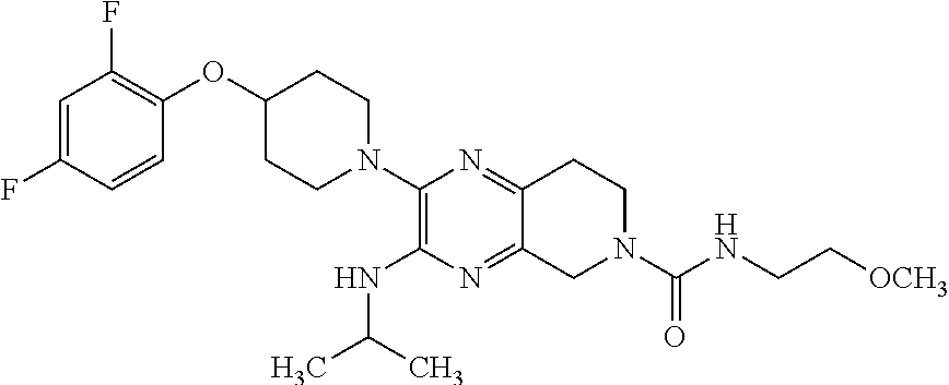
C1=C(F)C=CC(OC2CCN(C3=C(NC(C)C)N=C4C(=N3)CCN(C(NCC[OCH3])=O)C4)CC2)=C1F
